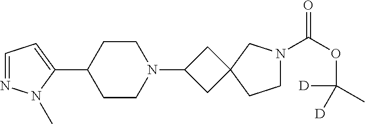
C1=NN(C)C(C2CCN(C3CC4(C3)CCN(C(OC(C)([D])[D])=O)C4)CC2)=C1
